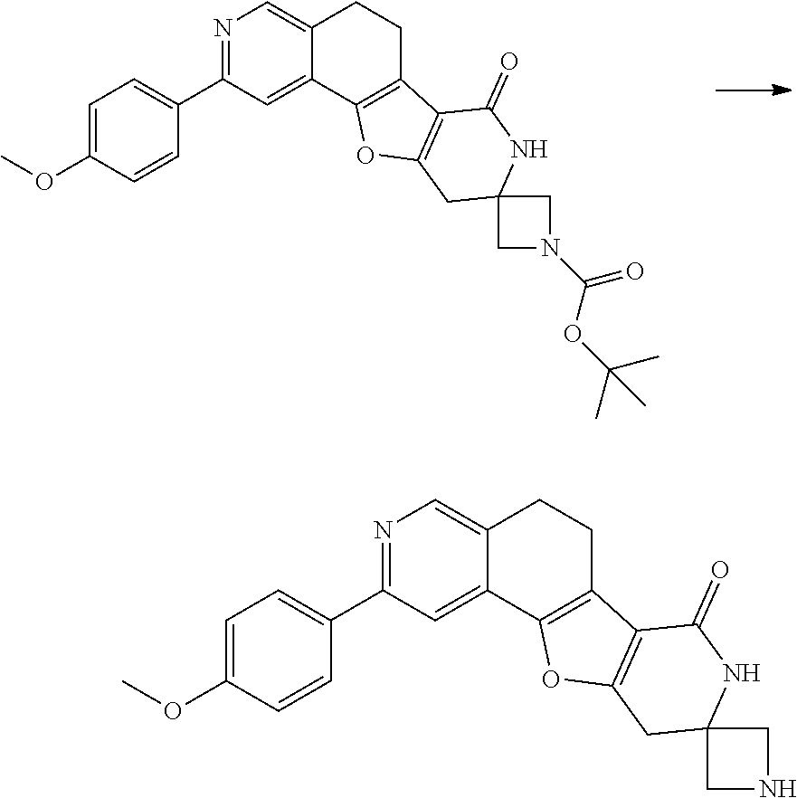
N1=C(C2=CC=C(OC)C=C2)C=C2C(=C1)CCC1=C2OC2=C1C(=O)NC1(C2)CN(C(OC(C)(C)C)=O)C1.N1=C(C2=CC=C(OC)C=C2)C=C2C(=C1)CCC1=C2OC2=C1C(=O)NC1(C2)CNC1
